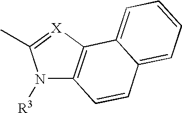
N1([R3])C2=C([X]=C1C)C1=CC=CC=C1C=C2
